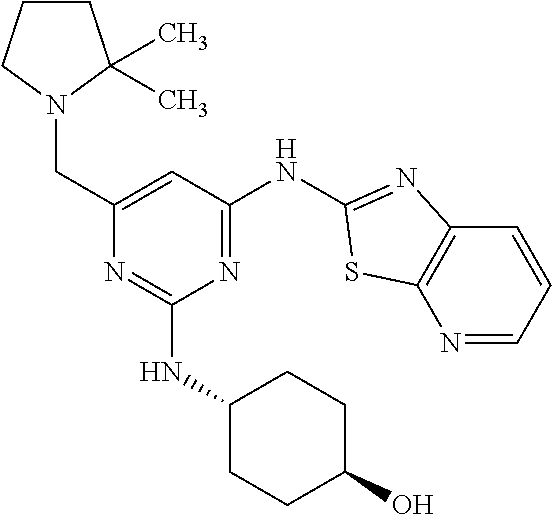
N1=CC=CC2=C1SC(NC1=NC(NC3CCC(O)CC3)=NC(CN3CCCC3(C)C)=C1)=N2
